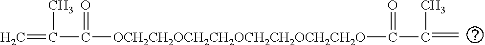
C=C(C)C(=O)[OCH2CH2OCH2CH2OCH2CH2OCH2CH2O]C(=O)C(C)=C
